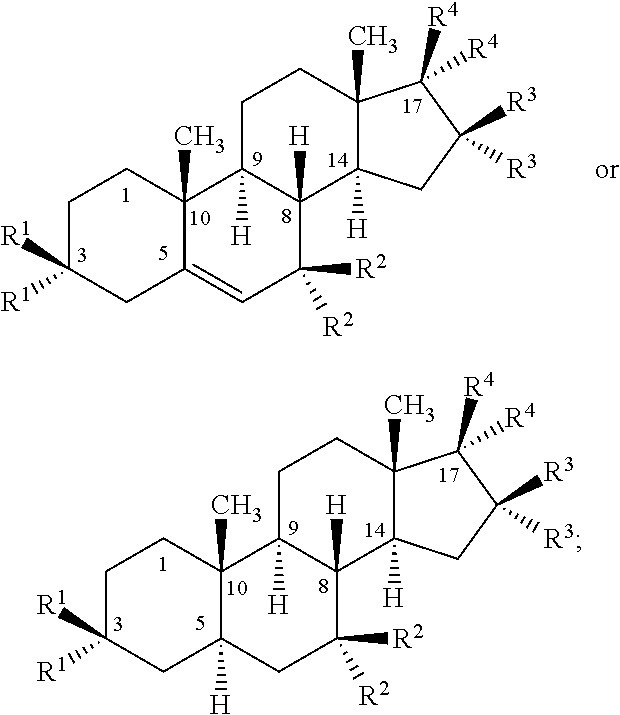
C1C([R1])([R1])CC2([H])C(C)(C1)C1([H])C([H])(C([R2])([R2])C2)C2([H])C(C)(CC1)C([R4])([R4])C([R3])([R3])C2.C1C([R1])([R1])CC2=CC([R2])([R2])C3([H])C([H])(C2(C)C1)CCC1(C)C3([H])CC([R3])([R3])C1([R4])[R4]
